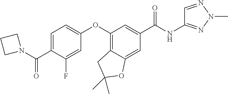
C1=C(C(N2CCC2)=O)C(F)=CC(OC2=C3C(=CC(C(=O)NC4=NN(C)N=C4)=C2)OC(C)(C)C3)=C1
